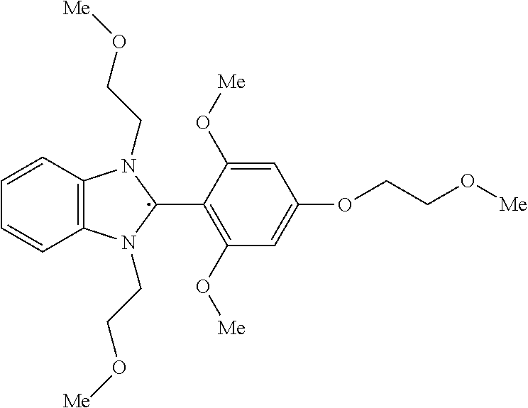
C1=CC2=C(C=C1)N(CCO[Me])C(C1=C(O[Me])C=C(OCCO[Me])C=C1O[Me])N2CCO[Me]
